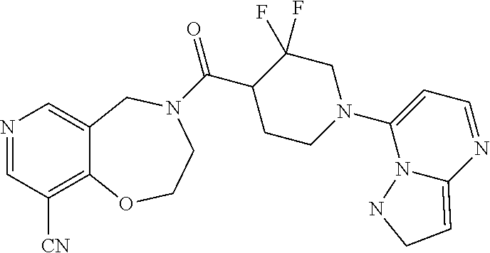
N1=CC([CN])=C2C(=C1)CN(C(C1CCN(C3=CC=NC4=CCNN34)CC1(F)F)=O)CCO2
